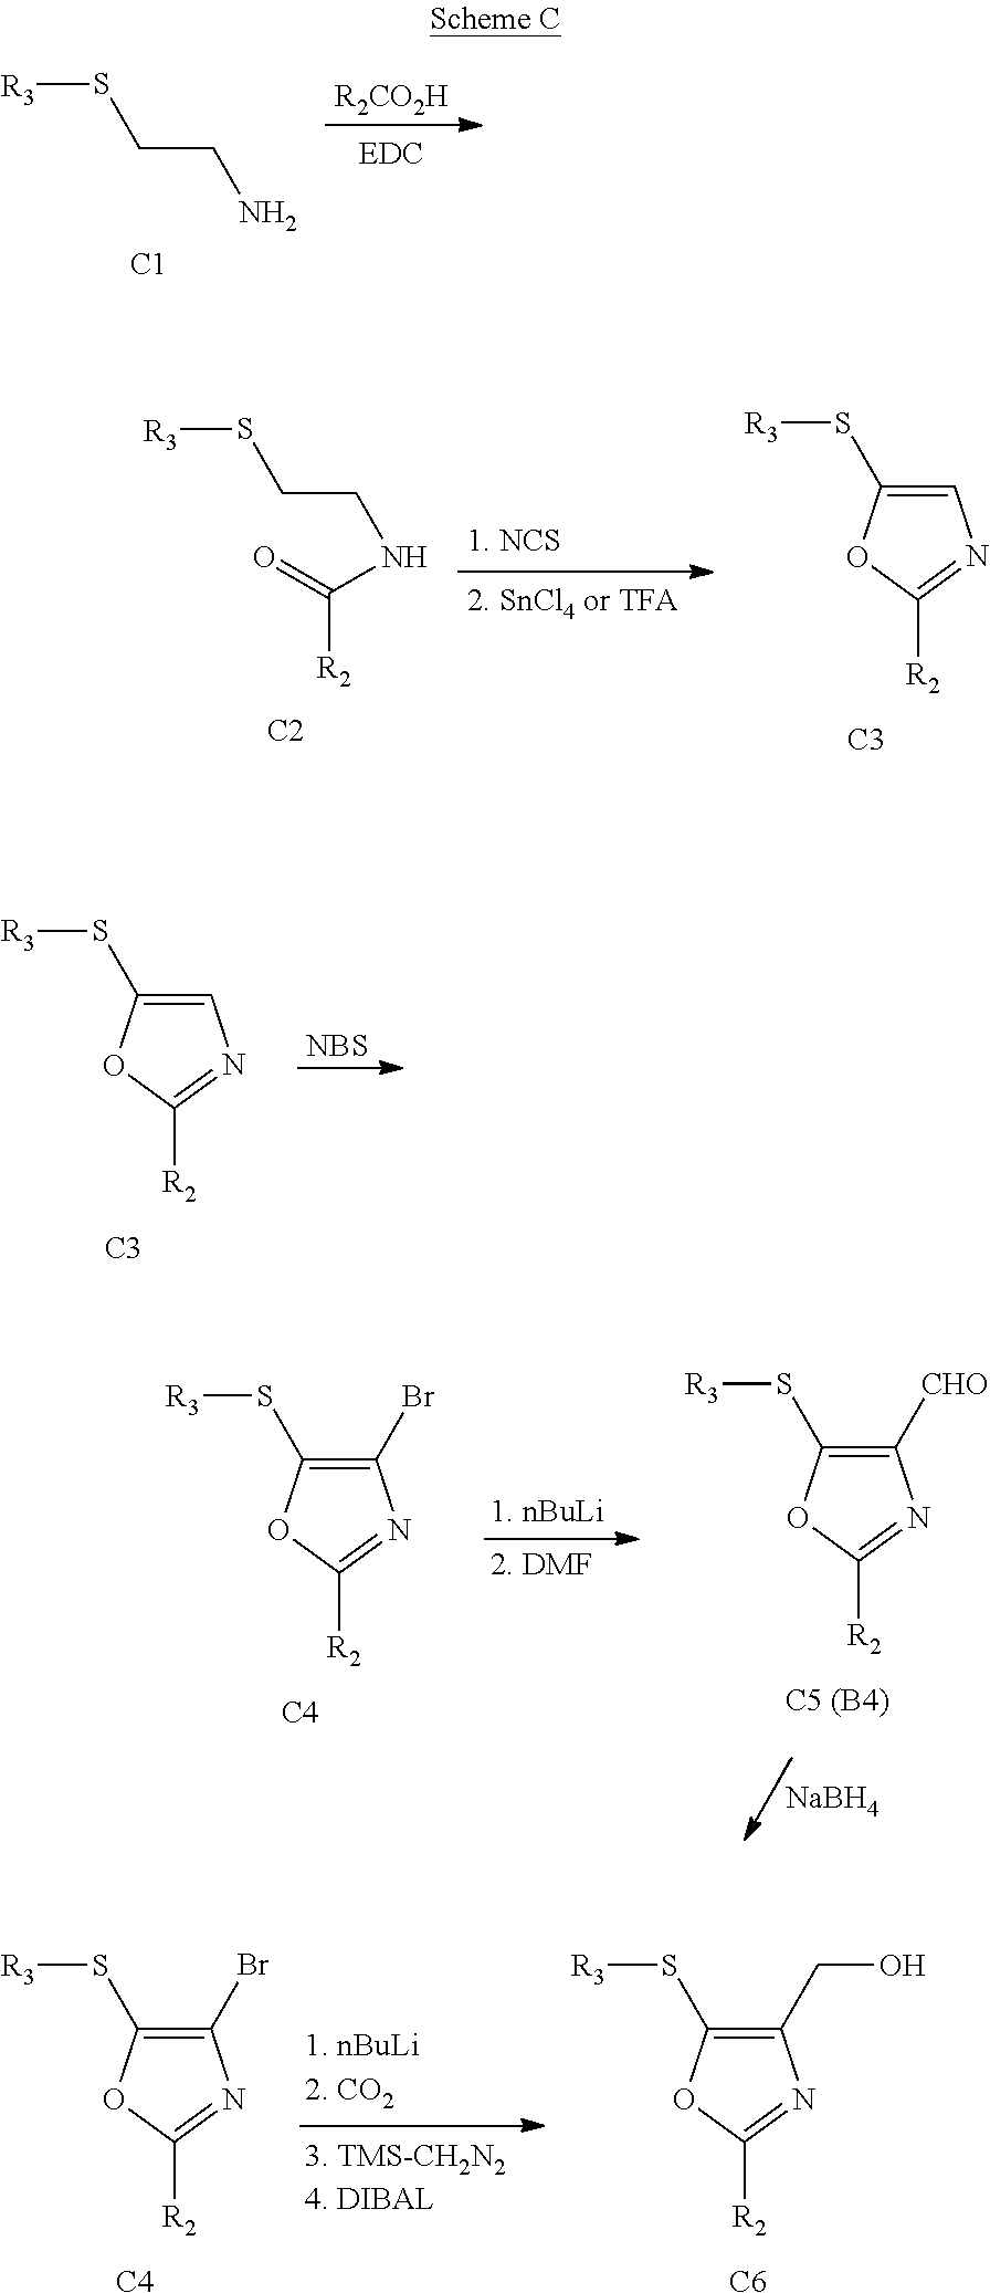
[R2CO2H].[R3]SCCN.[C1].[R3]SC1=CN=C([R2])O1.[C3].[NBS].[R3]SC1=C(Br)N=C([R2])O1.[C4].[R3]SC1=C(CO)N=C([R2])O1.[C6].[R3]SCCNC(=O)[R2].[C2].[R3]SC1=CN=C([R2])O1.[C3].[R3]SC1=C(Br)N=C([R2])O1.[C4].[NaBH4].[R3]SC1=C([CHO])N=C([R2])O1.[C5 (B4)]
